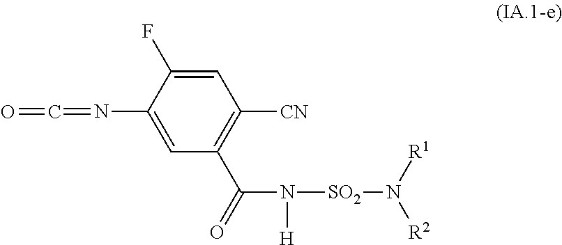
C1=C(F)C(N=C=O)=CC(C(=O)N([H])[SO2]N([R2])[R1])=C1[CN]
